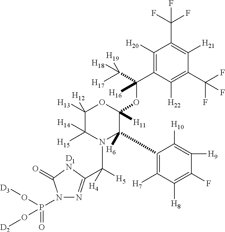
C1([H20])=C(C(OC2([H11])OC([H13])([H12])C([H15])([H14])N(C([H5])([H4])C3=NN(P(=O)(O[D3])O[D2])C(=O)[D1N]3)C2(C2=C([H7])C([H8])=C(F)C([H9])=C2[H10])[H6])([H16])C([H17])([H18])[H19])C([H22])=C(C(F)(F)F)C([H21])=C1C(F)(F)F
